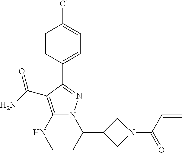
C1=CC(C2=NN3C(=C2C(=O)N)NCCC3C2CN(C(=O)C=C)C2)=CC=C1Cl
